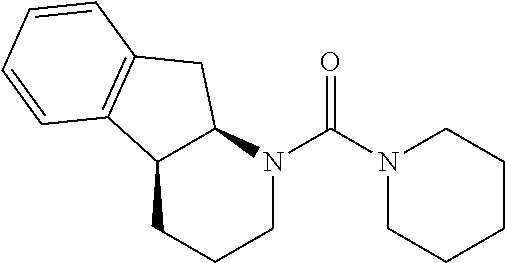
N1(C(N2CCCCC2)=O)C2C(CCC1)C1=C(C2)C=CC=C1
